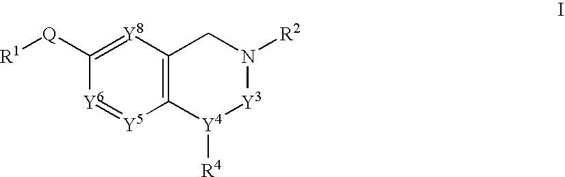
C12=C([Y8]=C([Q][R1])[Y6]=[Y5]1)CN([R2])[Y3][Y4]2[R4]
